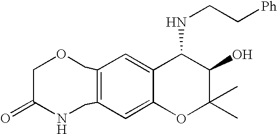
C1=C2C(=CC3=C1CNC(=O)COC3)C(NCC[Ph])C(O)C(C)(C)O2
